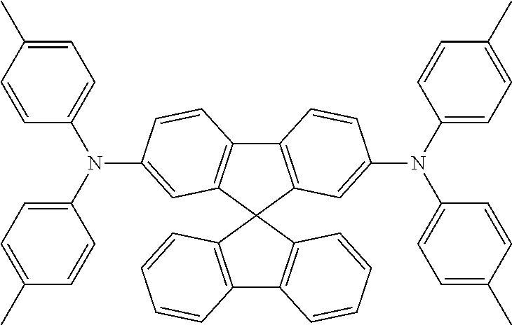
C1=C(C)C=CC(N(C2=CC=C(C)C=C2)C2=CC3=C(C4=C(C=C(N(C5=CC=C(C)C=C5)C5=CC=C(C)C=C5)C=C4)C34C3=C(C5=C4C=CC=C5)C=CC=C3)C=C2)=C1
